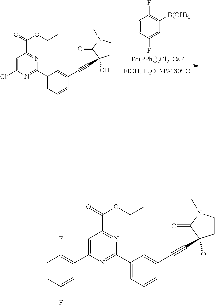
ClC1=CC(C(=O)OCC)=NC(C2=CC=CC(C#CC3(O)CCN(C)C3=O)=C2)=N1.C1=CC(F)=CC([B(OH)2])=C1F.C1(C2=CC(C(=O)OCC)=NC(C3=CC=CC(C#CC4(O)CCN(C)C4=O)=C3)=N2)=C(F)C=CC(F)=C1
